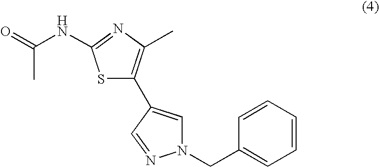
S1C(C2=CN(CC3=CC=CC=C3)N=C2)=C(C)N=C1NC(=O)C
